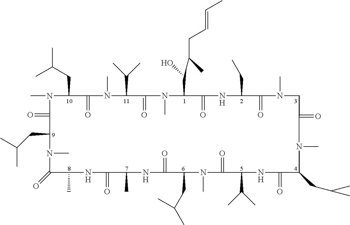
CN1C(=O)C(CC(C)C)N(C)C(=O)C(C)NC(=O)C(C)NC(=O)C(CC(C)C)N(C)C(=O)C(C(C)C)NC(=O)C(CC(C)C)N(C)C(=O)CN(C)C(=O)C(CC)NC(=O)C(C(C(C)CC=CC)O)N(C)C(=O)C(C(C)C)N(C)C(=O)C1CC(C)C
